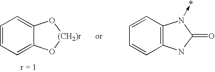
C1=CC=C2C(=C1)O[(CH2)r]O2.C1=CC2=C(C=C1)NC(=O)N2->*
